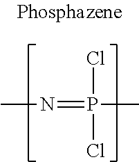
CN=P(C)(Cl)Cl
